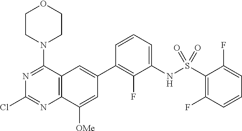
C12=C(C([OMe])=CC(C3=C(F)C(NS(=O)(C4=C(F)C=CC=C4F)=O)=CC=C3)=C1)N=C(Cl)N=C2N1CCOCC1
